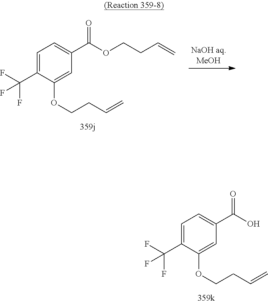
C1=C(C(F)(F)F)C(OCCC=C)=CC(C(O)=O)=C1.C1=C(C(F)(F)F)C(OCCC=C)=CC(C(OCCC=C)=O)=C1
